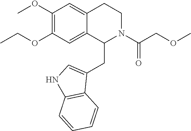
C1(OC)=C(OCC)C=C2C(=C1)CCN(C(COC)=O)C2CC1=CNC2=C1C=CC=C2
